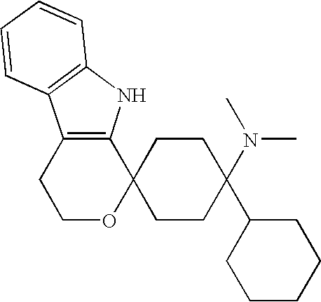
C1OC2(C3=C(C1)C1=C(N3)C=CC=C1)CCC(N(C)C)(C1CCCCC1)CC2
